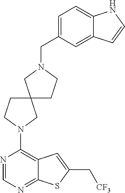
N1=CN=C2C(=C1N1CCC3(C1)CCN(CC1=CC=C4C(=C1)C=CN4)C3)C=C(C[CF3])S2
